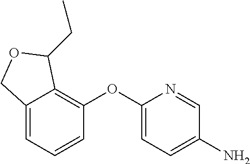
C12=CC=CC(OC3=CC=C(N)C=N3)=C1C(CC)OC2
